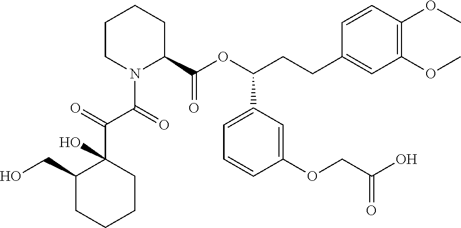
C1CN(C(C(C2(O)C(CO)CCCC2)=O)=O)C(C(OC(CCC2=CC(OC)=C(OC)C=C2)C2=CC=CC(OCC(O)=O)=C2)=O)CC1
